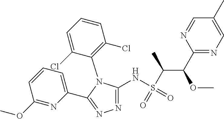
N1=C(NS(C(C(C2=NC=C(C)C=N2)OC)C)(=O)=O)N(C2=C(Cl)C=CC=C2Cl)C(C2=CC=CC(OC)=N2)=N1
